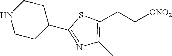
N1=C(C2CCNCC2)SC(CC[ONO2])=C1C
